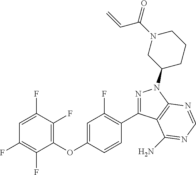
C1(OC2=CC(F)=C(C3=NN(C4CCCN(C(=O)C=C)C4)C4=C3C(N)=NC=N4)C=C2)=C(F)C(F)=CC(F)=C1F
